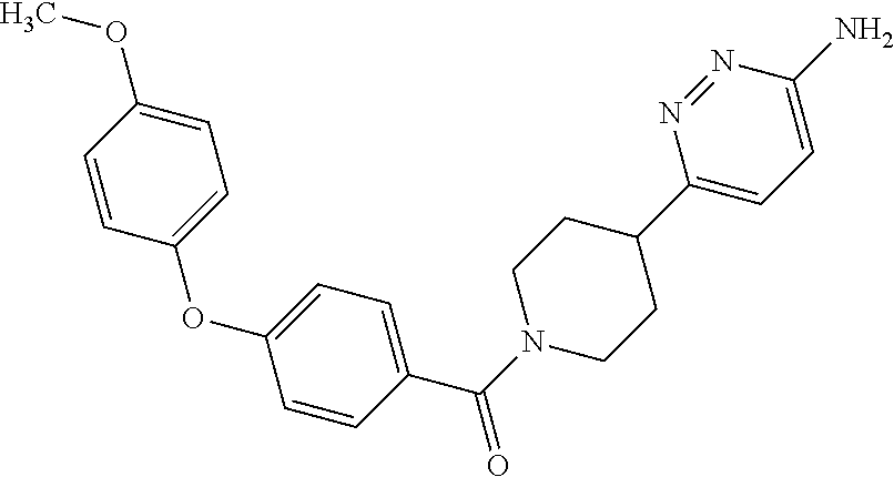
C1=CC(OC)=CC=C1OC1=CC=C(C(N2CCC(C3=CC=C(N)N=N3)CC2)=O)C=C1
